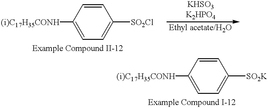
C1([(i)C17H35CONH])=CC=C([SO2Cl])C=C1.C1([(i)C17H35CONH])=CC=C([SO2K])C=C1
